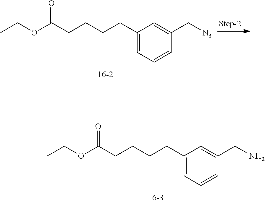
C1(CCCCC(OCC)=O)=CC=CC(C[N3])=C1.C1(CCCCC(OCC)=O)=CC=CC(CN)=C1
